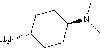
C1C(N)CCC(N(C)C)C1
